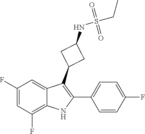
N(C1CC(C2=C(C3=CC=C(F)C=C3)NC3=C(F)C=C(F)C=C23)C1)S(CC)(=O)=O
